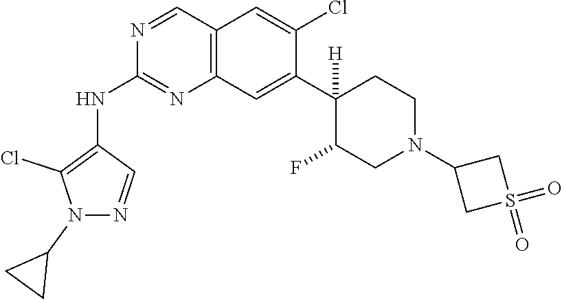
C12=C(C=C(C3([H])C(F)CN(C4CS(=O)(=O)C4)CC3)C(Cl)=C1)N=C(NC1=C(Cl)N(C3CC3)N=C1)N=C2
